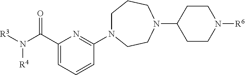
C1N(C2=NC(C(N([R3])[R4])=O)=CC=C2)CCN(C2CCN([R6])CC2)CC1
